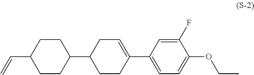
C1CC(C2CCC(C3=CC=C(OCC)C(F)=C3)=CC2)CCC1C=C
